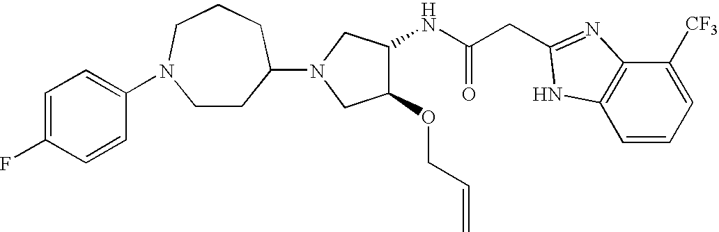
C(C(NC1C(OCC=C)CN(C2CCN(C3=CC=C(F)C=C3)CCC2)C1)=O)C1=NC2=C(C=CC=C2[CF3])N1
